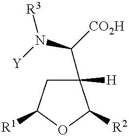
C1(C([CO2H])N([Y])[R3])([H])CC([R1])OC1[R2]
